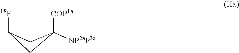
C1C([COP1a])([NP2aP3a])CC1[18F]
